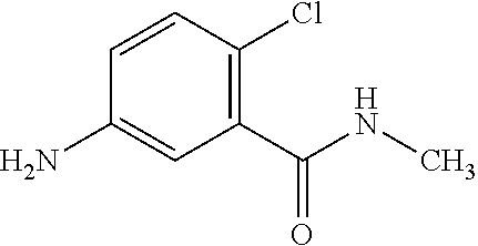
NC1=CC(C(NC)=O)=C(Cl)C=C1
